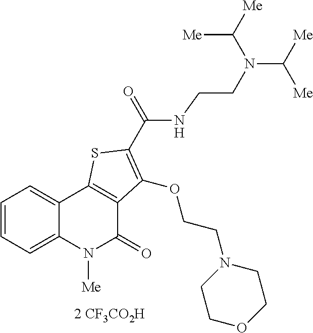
[2 CF3CO2H].C1=CC=C2C(=C1)C1=C(C(=O)N2[Me])C(OCCN2CCOCC2)=C(C(=O)NCCN(C([Me])[Me])C([Me])[Me])S1
